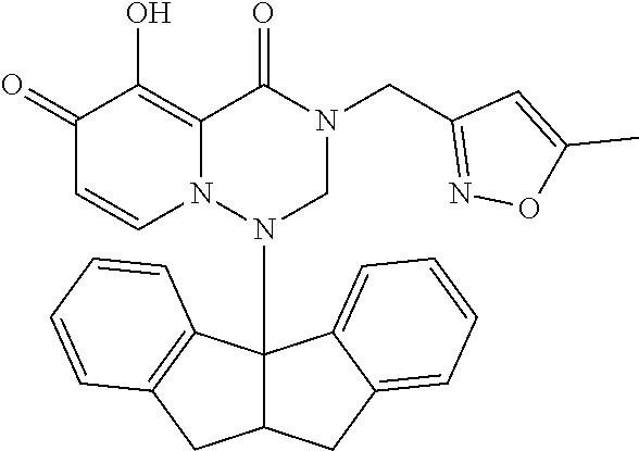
C1(=O)C=CN2C(=C1O)C(=O)N(CC1=NOC(C)=C1)CN2C12C(CC3=CC=CC=C13)CC1=C2C=CC=C1
